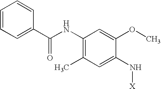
C1=CC=C(C(NC2=C(C)C=C(N[X])C(OC)=C2)=O)C=C1
